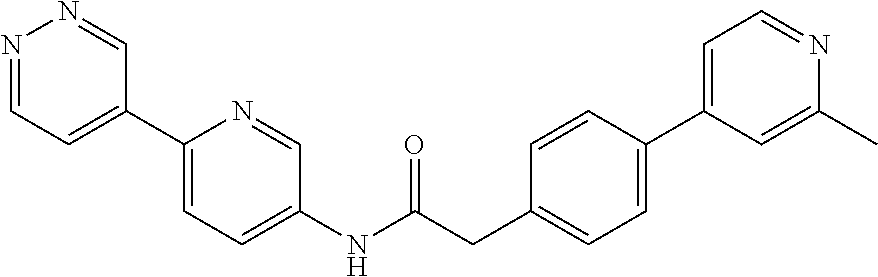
N1=CC=C(C2=CC=C(NC(CC3=CC=C(C4=CC=NC(C)=C4)C=C3)=O)C=N2)C=N1
